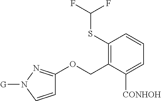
C1(SC(F)F)=C(COC2=NN([G])C=C2)C([CONHOH])=CC=C1
